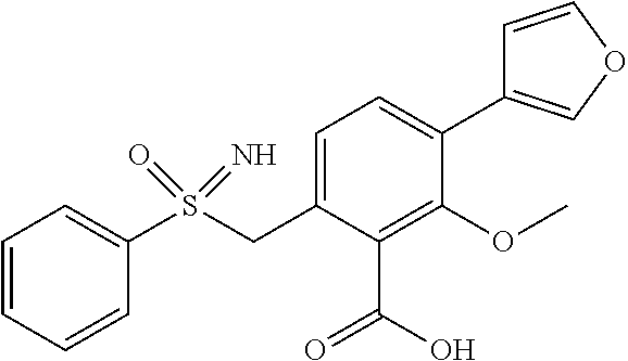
C1(C2=CC=C(CS(C3=CC=CC=C3)(=N)=O)C(C(O)=O)=C2OC)=COC=C1
